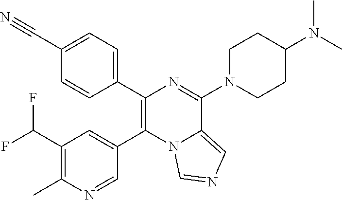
C1(C2=C(C3=CC(C(F)F)=C(C)N=C3)N3C(=CN=C3)C(N3CCC(N(C)C)CC3)=N2)=CC=C(C#N)C=C1
